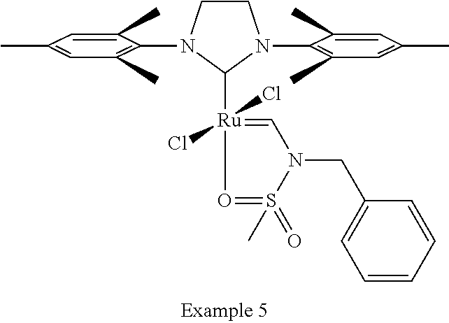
C1CN(C2=C(C)C=C(C)C=C2C)C([Ru]2(Cl)(Cl)=CN(CC3=CC=CC=C3)S(C)(=O)=O2)N1C1=C(C)C=C(C)C=C1C
